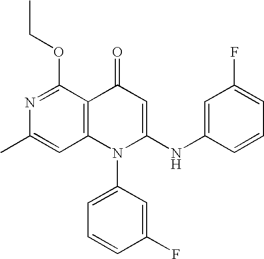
C1=C(C)N=C(OCC)C2=C1N(C1=CC=CC(F)=C1)C(NC1=CC(F)=CC=C1)=CC2=O
